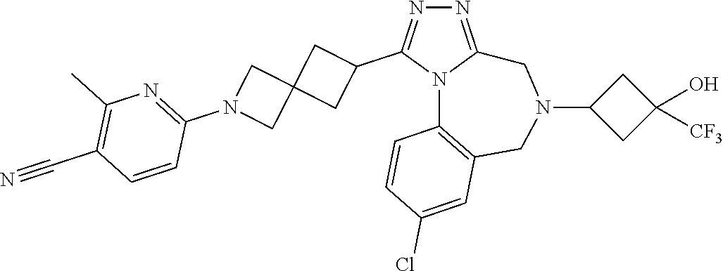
N1=C2N(C(C3CC4(C3)CN(C3=NC(C)=C(C#N)C=C3)C4)=N1)C1=C(CN(C3CC(O)([CF3])C3)C2)C=C(Cl)C=C1
